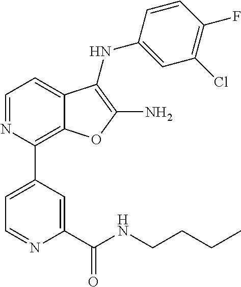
C1(Cl)=C(F)C=CC(NC2=C(N)OC3=C(C4=CC=NC(C(NCCCC)=O)=C4)N=CC=C32)=C1
